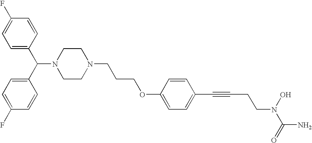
C1=C(C(C2=CC=C(F)C=C2)N2CCN(CCCOC3=CC=C(C#CCCN(C(=O)N)O)C=C3)CC2)C=CC(F)=C1
